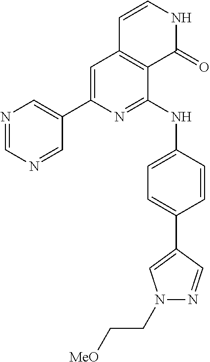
C1(C2=CC3=C(C(NC4=CC=C(C5=CN(CC[MeO])N=C5)C=C4)=N2)C(=O)NC=C3)=CN=CN=C1
